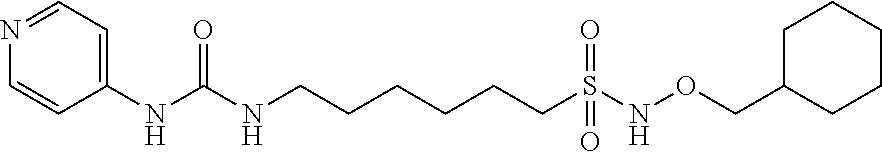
C1(NC(NCCCCCCS(NOCC2CCCCC2)(=O)=O)=O)=CC=NC=C1
